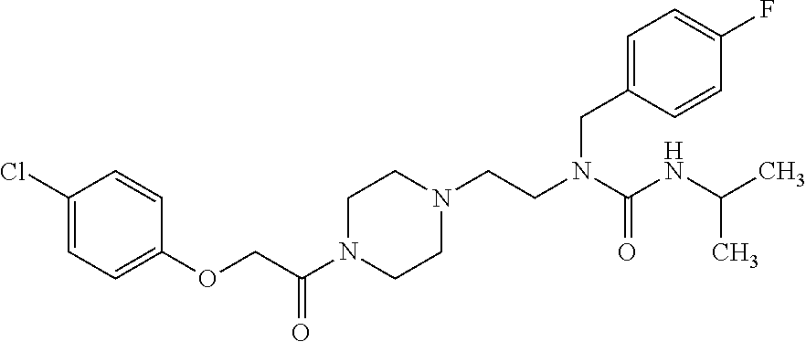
C1(Cl)=CC=C(OCC(N2CCN(CCN(C(NC(C)C)=O)CC3=CC=C(F)C=C3)CC2)=O)C=C1
